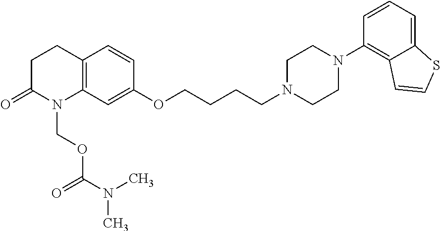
C12=C(CCC(=O)N1COC(=O)N(C)C)C=CC(OCCCCN1CCN(C3=C4C(=CC=C3)SC=C4)CC1)=C2
